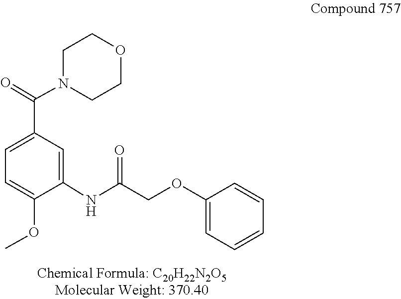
C1CN(C(C2=CC=C(OC)C(NC(=O)COC3=CC=CC=C3)=C2)=O)CCO1
